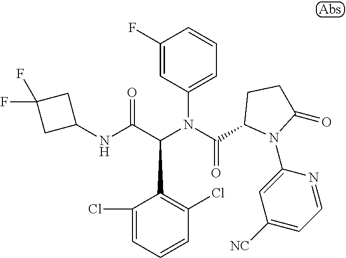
C1=CC=C(Cl)C(C(C(NC2CC(F)(F)C2)=O)N(C(=O)C2N(C3=CC([NC])=CC=N3)C(=O)CC2)C2=CC=CC(F)=C2)=C1Cl
